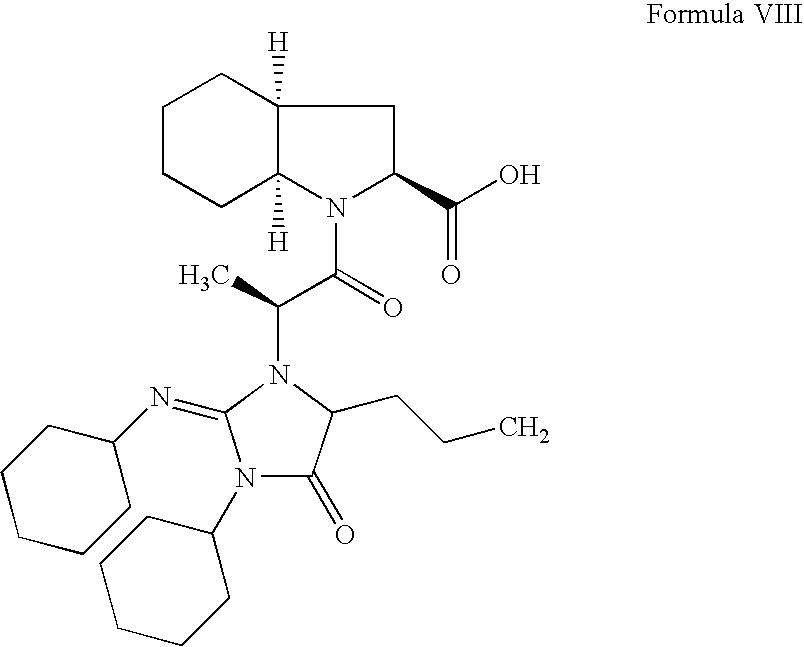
C1CCC2([H])C([H])(C1)CC(C(O)=O)N2C(=O)C(C)N1C(=NC2CCCCC2)N(C2CCCCC2)C(=O)C1CCC
